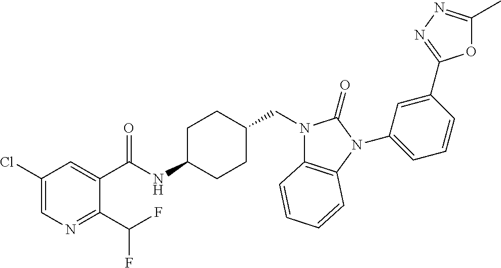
C1(Cl)=CN=C(C(F)F)C(C(NC2CCC(CN3C4=C(N(C5=CC=CC(C6=NN=C(C)O6)=C5)C3=O)C=CC=C4)CC2)=O)=C1
